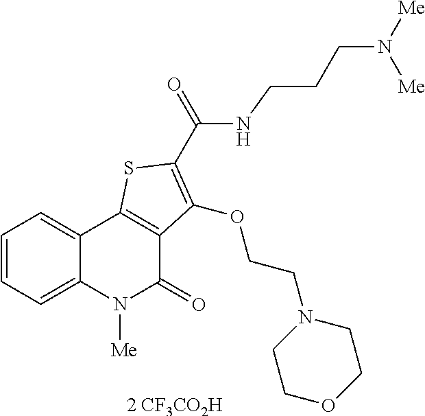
[2 CF3CO2H].C1=CC=C2C(=C1)C1=C(C(=O)N2[Me])C(OCCN2CCOCC2)=C(C(=O)NCCCN([Me])[Me])S1
